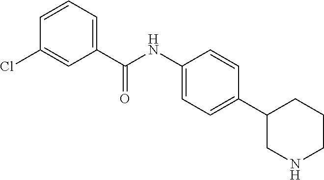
C1(NC(=O)C2=CC=CC(Cl)=C2)=CC=C(C2CNCCC2)C=C1
